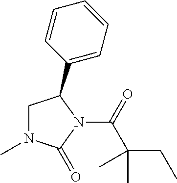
C1N(C)C(=O)N(C(=O)C(C)(CC)C)C1C1=CC=CC=C1
